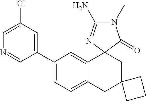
C1(C2=CC(Cl)=CN=C2)=CC=C2C(=C1)C1(CC3(C2)CCC3)N=C(N)N(C)C1=O
